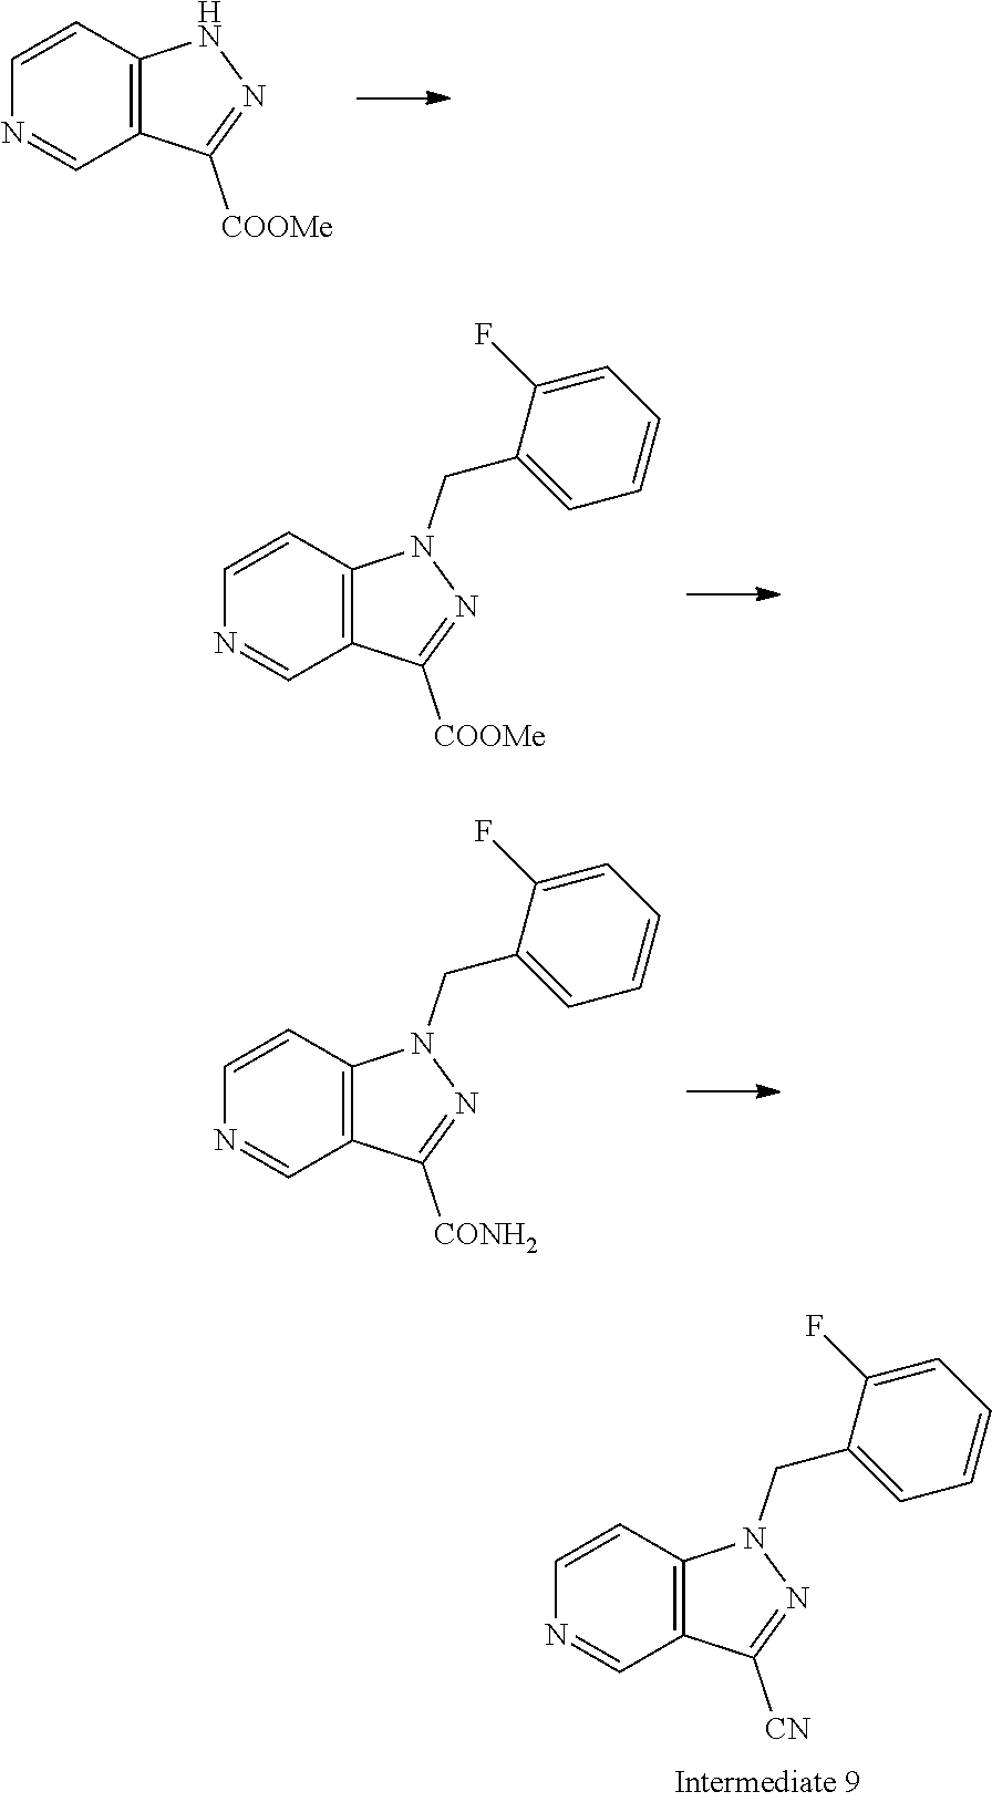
C1=CC2=C(C=N1)C([CN])=NN2CC1=CC=CC=C1F.C1=CC2=C(C=N1)C([COOMe])=NN2.C1=CC2=C(C=N1)C([COOMe])=NN2CC1=CC=CC=C1F.C1=CC2=C(C=N1)C([CONH2])=NN2CC1=CC=CC=C1F
